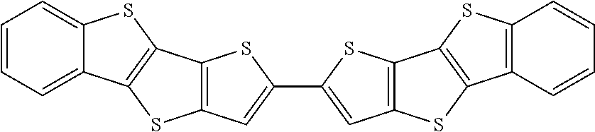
C1=C2C(=CC=C1)SC1=C2SC2=C1SC(C1=CC3=C(S1)C1=C(S3)C3=C(S1)C=CC=C3)=C2
